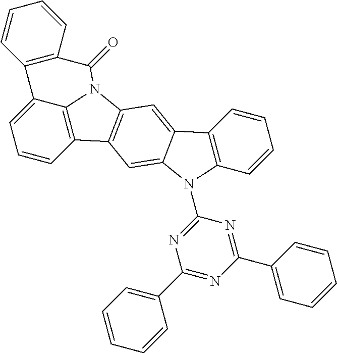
C1=CC2=C3C(=C1)C1=C(C=CC=C1)C(=O)N3C1=C2C=C2C(=C1)C1=C(N2C2=NC(C3=CC=CC=C3)=NC(C3=CC=CC=C3)=N2)C=CC=C1
